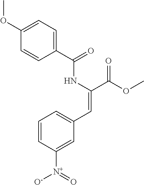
C1(OC)=CC=C(C(=O)NC(C(OC)=O)=CC2=CC=CC([N+](=O)[O-])=C2)C=C1
